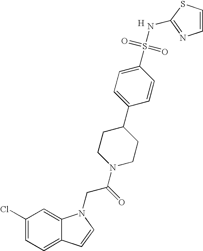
C1(Cl)=CC=C2C(=C1)N(CC(N1CCC(C3=CC=C(S(=O)(=O)NC4=NC=CS4)C=C3)CC1)=O)C=C2.[H]
